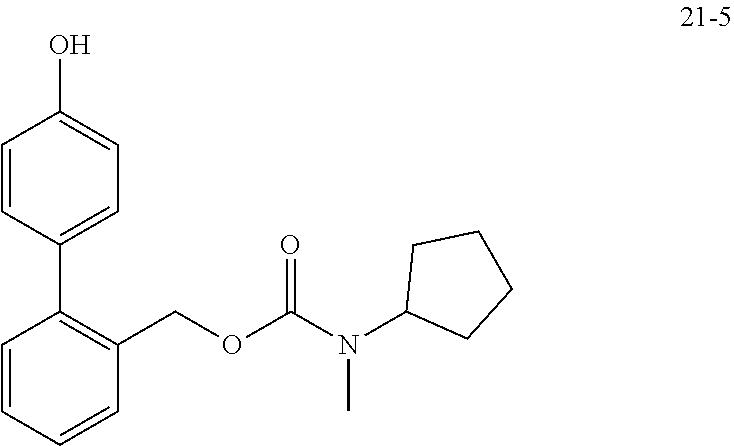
C1=CC=CC(COC(N(C2CCCC2)C)=O)=C1C1=CC=C(O)C=C1
